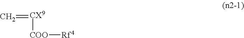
C=[CX9][COO][Rf4]
